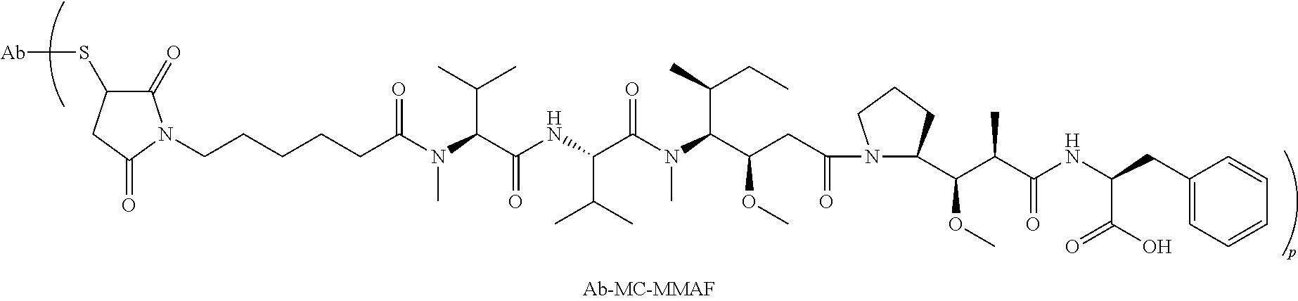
N(C(C(NC(C(N(C(C(CC(=O)N1C(C(C(C(NC(CC2=CC=CC=C2)C(=O)O)=O)C)OC)CCC1)OC)C(C)CC)C)=O)C(C)C)=O)C(C)C)(C)C(CCCCCN1C(=O)C(S[Ab])CC1=O)=O
